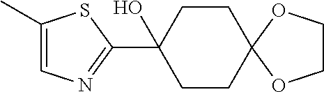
C1CC2(CCC1(C1=NC=C(C)S1)O)OCCO2
